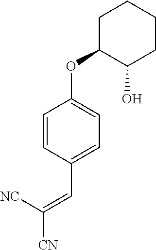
C1=CC(C=C([CN])[NC])=CC=C1OC1C(O)CCCC1
